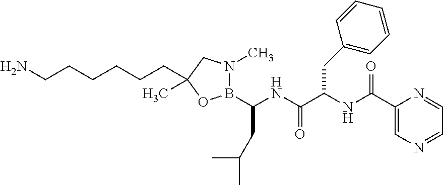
B1(C(NC(C(NC(C2=CN=CC=N2)=O)CC2=CC=CC=C2)=O)CC(C)C)N(C)CC(CCCCCCN)(C)O1
